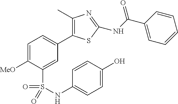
C1=C([MeO])C(S(=O)(=O)NC2=CC=C(O)C=C2)=CC(C2=C(C)N=C(NC(C3=CC=CC=C3)=O)S2)=C1
